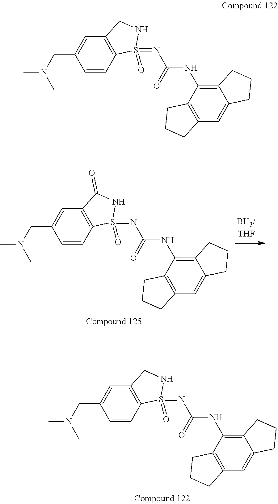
C12=C(NC(N=S3(=O)C4=C(C=C(CN(C)C)C=C4)C(=O)N3)=O)C3=C(C=C1CCC2)CCC3.C12=C(NC(N=S3(=O)C4=C(C=C(CN(C)C)C=C4)CN3)=O)C3=C(C=C1CCC2)CCC3.C12=C(NC(N=S3(=O)C4=C(C=C(CN(C)C)C=C4)CN3)=O)C3=C(C=C1CCC2)CCC3
